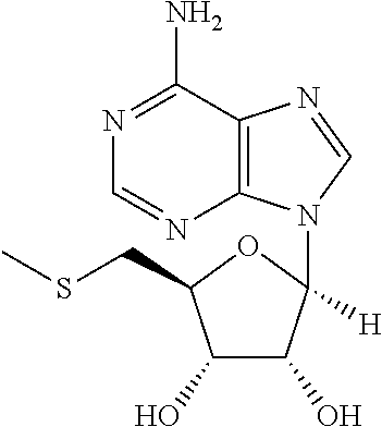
C12=C(C(N)=NC=N1)N=CN2C1([H])C(O)C(O)C(CSC)O1
